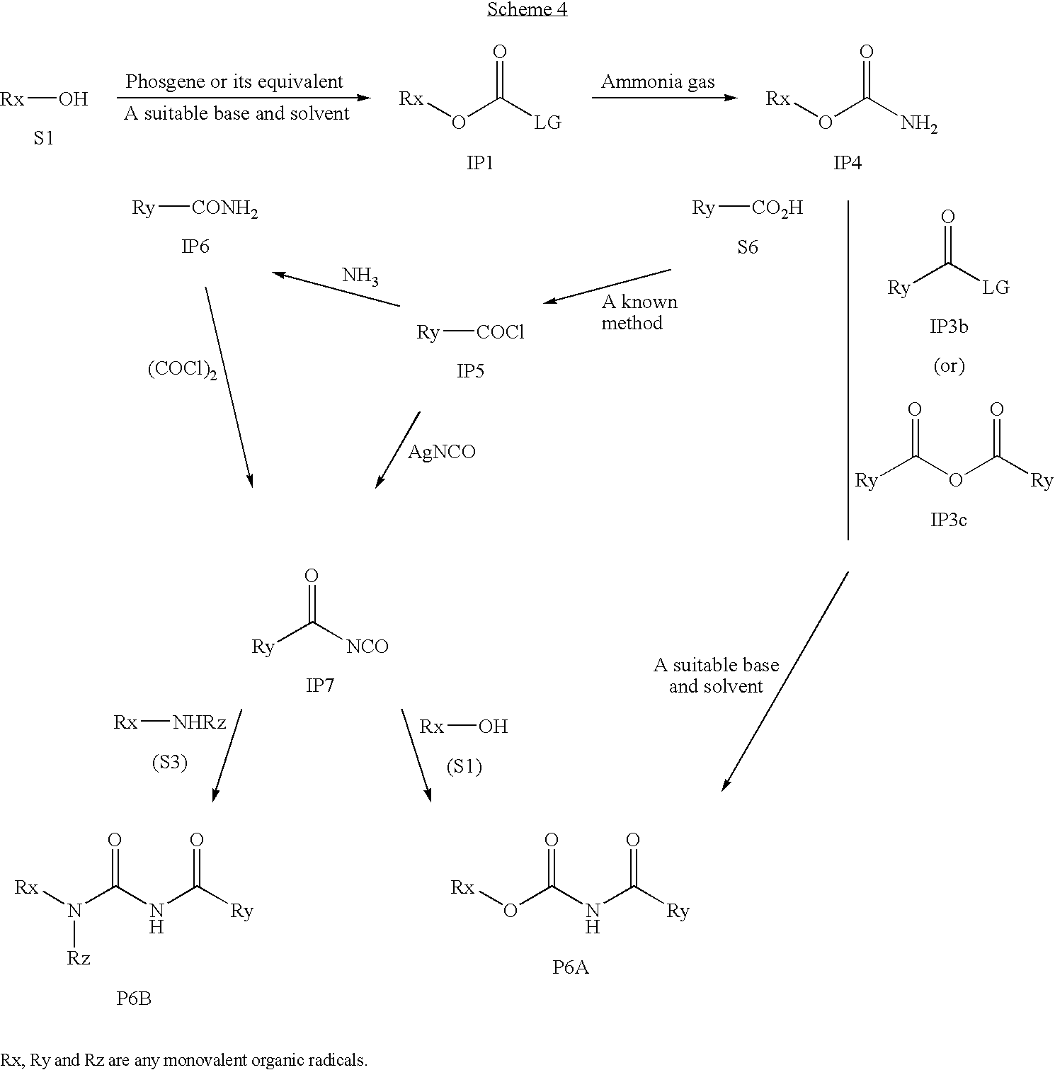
[Rx]O.[S1].[Rx]OC([LG])=O.[IP1].[Rx]OC(N)=O.[IP4].[Ry][CONH2].[IP6].[Ry][COCl].[IP5].[Ry][CO2H].[S6].[(COCl)2].N.O=C([LG])[Ry].O=C(OC([Ry])=O)[Ry].[AgNCO].O=C([NCO])[Ry].[IP7].[Rx][NHRz].[(S3)].[Rx]O.[(S1)].[Rx]N(C(NC([Ry])=O)=O)[Rz].[P6B].[Rx]OC(NC([Ry])=O)=O
